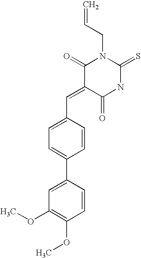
C=CCN1C(=O)C(=CC2=CC=C(C3=CC(OC)=C(OC)C=C3)C=C2)C(=O)NC1=S
